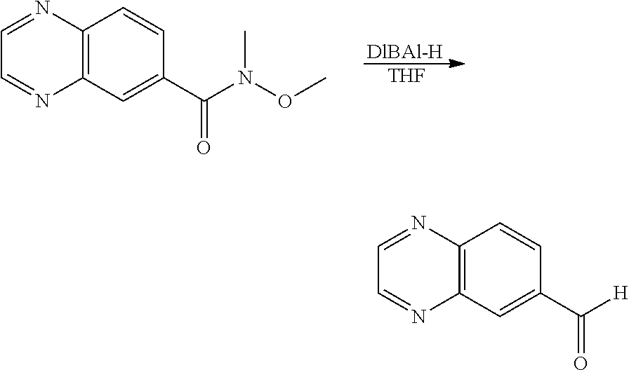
[DlBAl-H].[THF].C1=NC2=C(N=C1)C=C(C(N(OC)C)=O)C=C2.C1=NC2=C(N=C1)C=C(C([H])=O)C=C2
